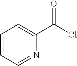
C1(C(Cl)=O)=CC=CC=N1
